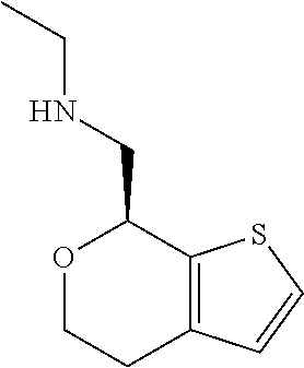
C12=C(SC=C1)C(CNCC)OCC2
